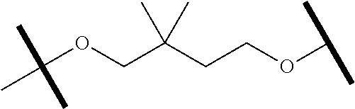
C(OCC(CCOC(C)C)(C)C)(C)(C)C
